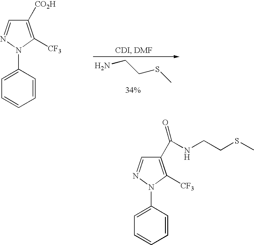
C1(C(=O)NCCSC)=C([CF3])N(C2=CC=CC=C2)N=C1.C1([CO2H])=C([CF3])N(C2=CC=CC=C2)N=C1.NCCSC
